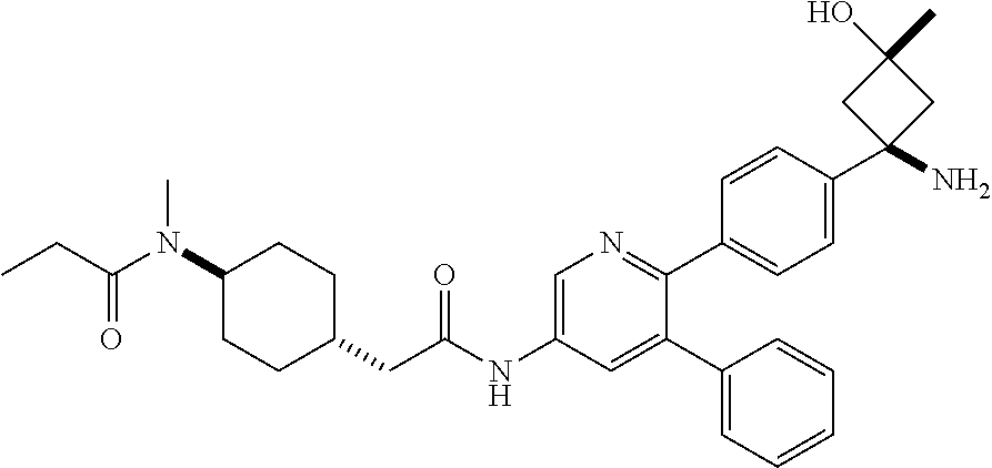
O=C(NC1=CN=C(C2=CC=C(C3(N)CC(C)(O)C3)C=C2)C(C2=CC=CC=C2)=C1)CC1CCC(N(C(CC)=O)C)CC1
